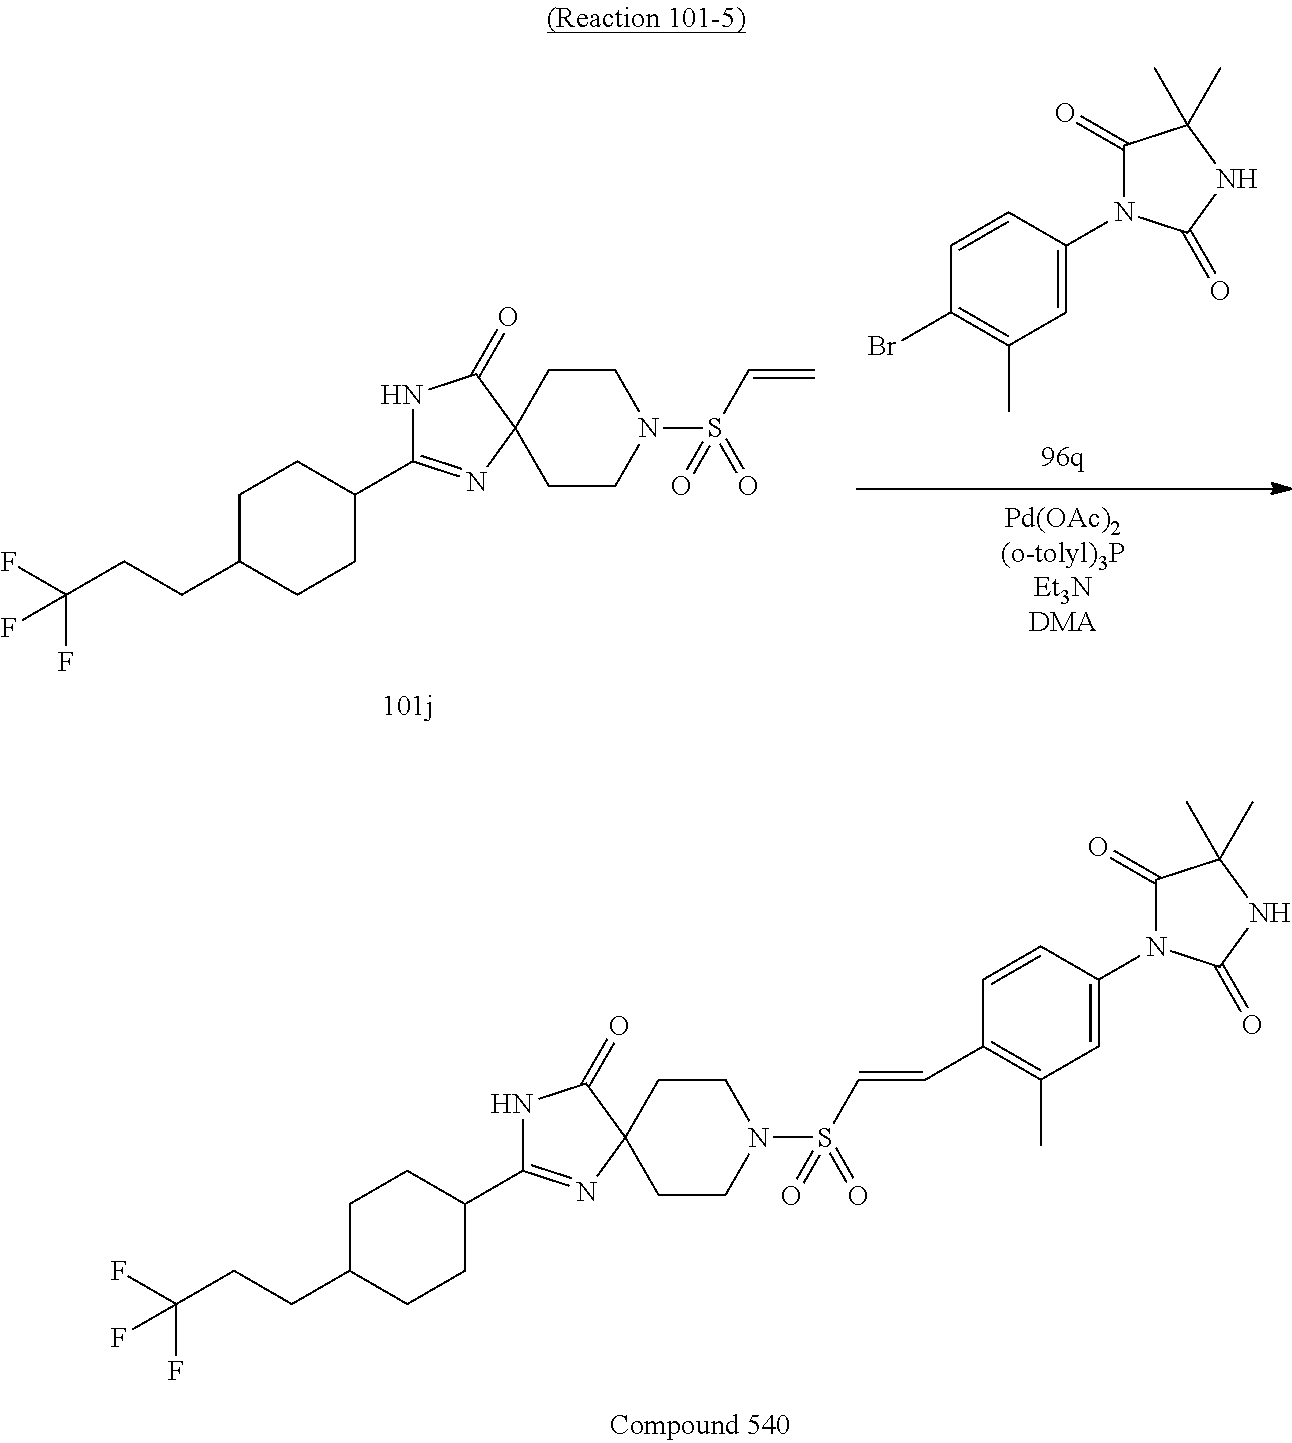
C1(Br)=C(C)C=C(N2C(=O)C(C)(C)NC2=O)C=C1.C1C(CCC(F)(F)F)CCC(C2=NC3(CCN(S(C=C)(=O)=O)CC3)C(=O)N2)C1.C1C(CCC(F)(F)F)CCC(C2=NC3(CCN(S(C=CC4=C(C)C=C(N5C(=O)C(C)(C)NC5=O)C=C4)(=O)=O)CC3)C(=O)N2)C1
